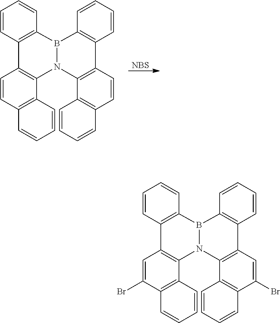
[NBS].C1=CC2=C(C3=C1C1=C(C=CC=C1)B1C4=C(C5=C(C6=C(C=C5)C=CC=C6)N31)C=CC=C4)C=CC=C2.C1=C(Br)C2=C(C3=C1C1=C(C=CC=C1)B1C4=C(C5=C(C6=C(C(Br)=C5)C=CC=C6)N31)C=CC=C4)C=CC=C2
